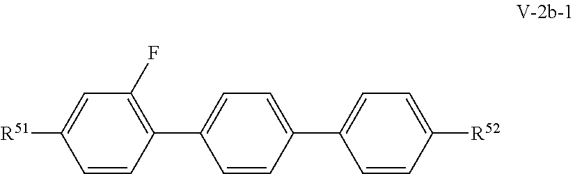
[R51]C1=CC(F)=C(C2=CC=C(C3=CC=C([R52])C=C3)C=C2)C=C1
